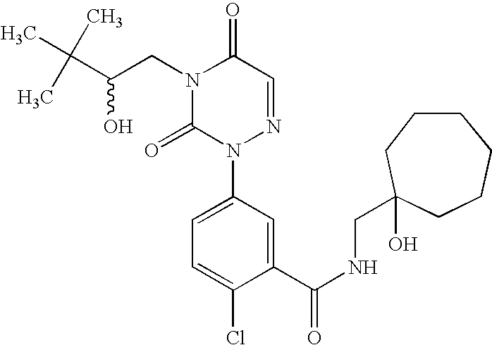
N1(CC(C(C)(C)C)O)C(=O)N(C2=CC=C(Cl)C(C(NCC3(O)CCCCCC3)=O)=C2)N=CC1=O
